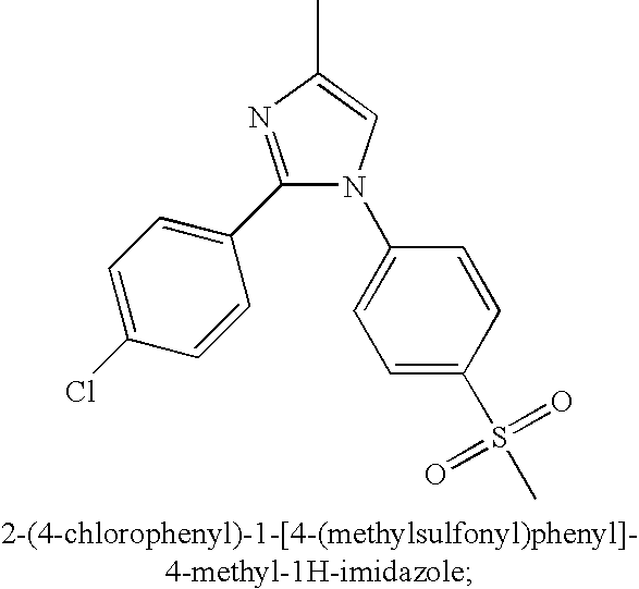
C1(C2=CC=C(Cl)C=C2)=NC(C)=CN1C1=CC=C(S(C)(=O)=O)C=C1
